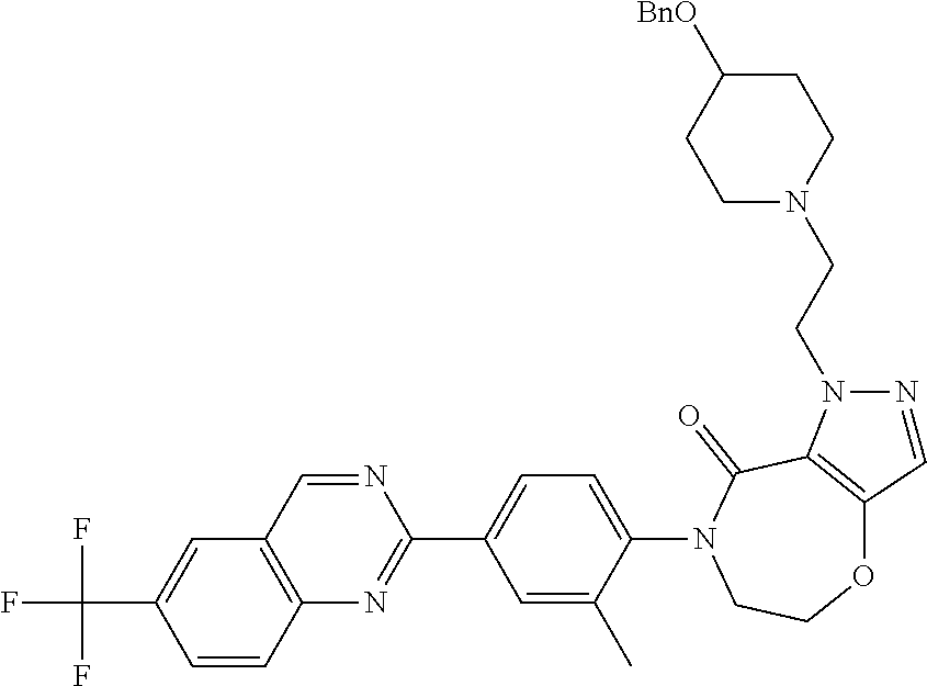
C12=C(C=C(C(F)(F)F)C=C1)C=NC(C1=CC=C(N3CCOC4=C(C3=O)N(CCN3CCC([BnO])CC3)N=C4)C(C)=C1)=N2
